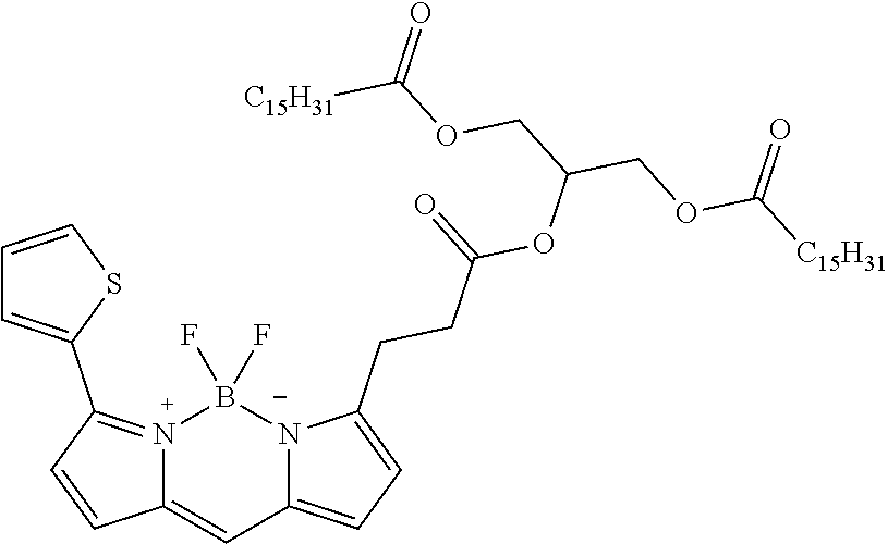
N12=C(C3=CC=CS3)C=CC1=CC1=CC=C(CCC(OC(COC([C15H31])=O)COC([C15H31])=O)=O)[N-]1B2(F)F
